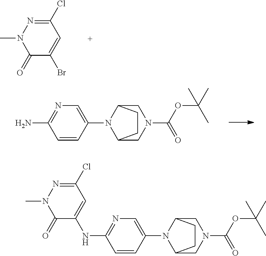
C1(Cl)=NN(C)C(=O)C(Br)=C1.C1=CC(N2C3CN(C(=O)OC(C)(C)C)CC2CC3)=CN=C1N.C1=CC(N2C3CN(C(=O)OC(C)(C)C)CC2CC3)=CN=C1NC1=CC(Cl)=NN(C)C1=O
